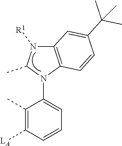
C1(C)=C([LA])C=CC=C1N1C(C)N([R1])C2=C1C=CC(C(C)(C)C)=C2
